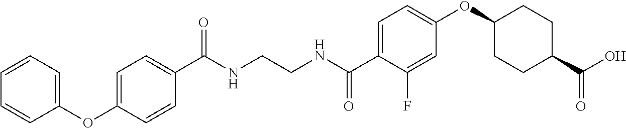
C(NCCNC(C1=CC=C(OC2CCC(C(O)=O)CC2)C=C1F)=O)(=O)C1=CC=C(OC2=CC=CC=C2)C=C1
